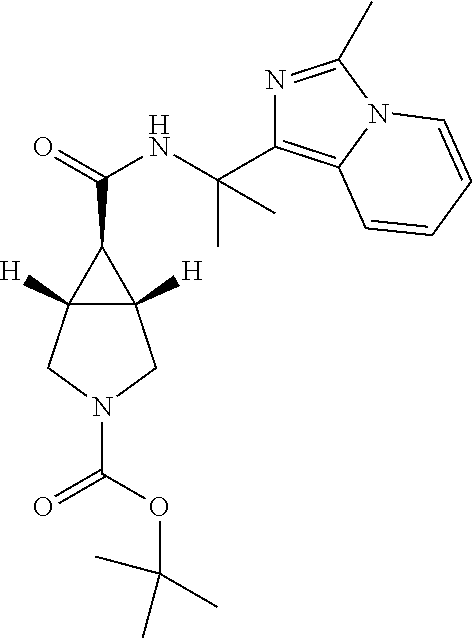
C12([H])C([H])(CN(C(=O)OC(C)(C)C)C1)C2C(NC(C)(C)C1=C2N(C(C)=N1)C=CC=C2)=O
